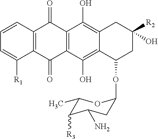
C1=CC2=C(C([R1])=C1)C(=O)C1=C(C2=O)C(O)=C2C(=C1O)C(OC1CC(N)C([R3])C(C)O1)CC([R2])(O)C2
